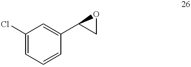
C1(Cl)=CC=CC(C2CO2)=C1
